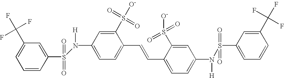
C1=CC(S(=O)(=O)N(C2=CC=C(C=CC3=CC=C(N(S(C4=CC=CC(C(F)(F)F)=C4)(=O)=O)[H])C=C3S([O-])(=O)=O)C(S([O-])(=O)=O)=C2)[H])=CC(C(F)(F)F)=C1
